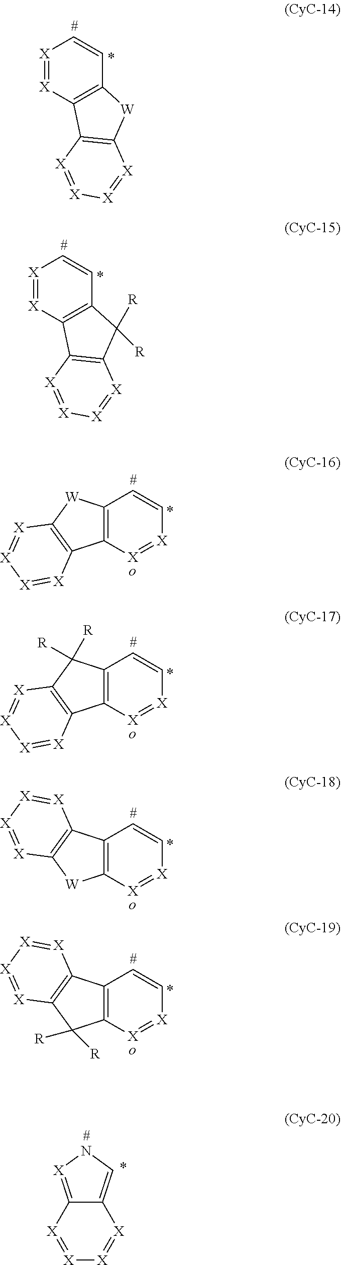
[X]1=[X]C2=C(C=C1)[W]C1=C2[X]=[X][X]=[X]1.[X]1=[X]C2=C(C=C1)C([R])([R])C1=C2[X]=[X][X]=[X]1.C12=C([X]=[X]C=C1)C1=C([W]2)[X]=[X][X]=[X]1.C12=C([X]=[X]C=C1)C1=C(C2([R])[R])[X]=[X][X]=[X]1.C12=C([X]=[X]C=C1)[W]C1=C2[X]=[X][X]=[X]1.C12=C([X]=[X]C=C1)C([R])([R])C1=C2[X]=[X][X]=[X]1.C12=[X]NC=C1[X]=[X][X]=[X]2
